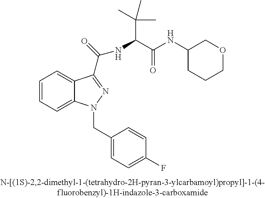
C1=CC=C2C(=C1)C(C(=O)NC(C(=O)NC1CCCOC1)C(C)(C)C)=NN2CC1=CC=C(F)C=C1
